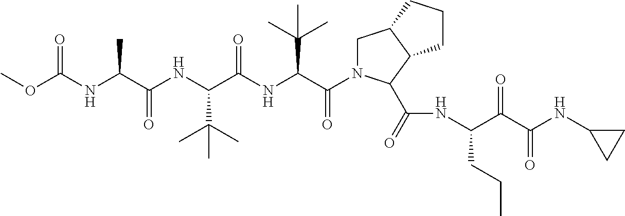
COC(NC(C(NC(C(NC(C(N1CC2C(C1C(=O)NC(C(C(NC1CC1)=O)=O)CCC)CCC2)=O)C(C)(C)C)=O)C(C)(C)C)=O)C)=O
